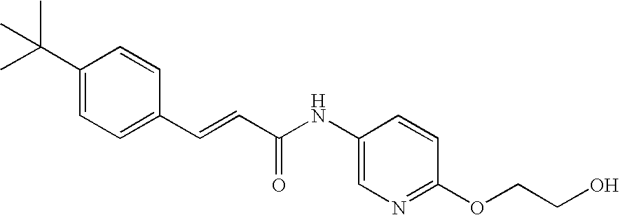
C(=CC(=O)NC1=CN=C(OCCO)C=C1)C1=CC=C(C(C)(C)C)C=C1
